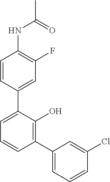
C1=CC(C2=CC=CC(C3=CC=CC(Cl)=C3)=C2O)=CC(F)=C1NC(C)=O
